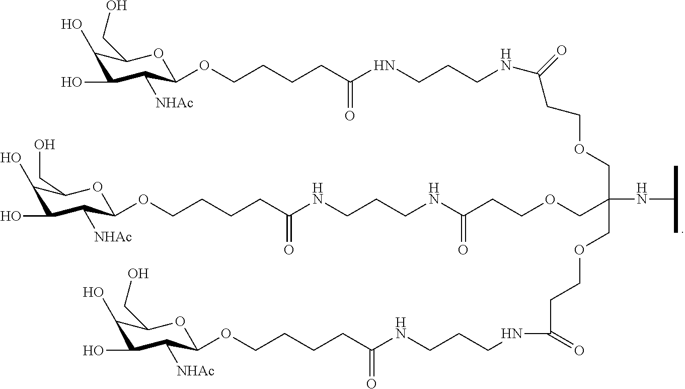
C1(O)C(O)C([NHAc])C(OCCCCC(=O)NCCCNC(CCOCC(COCCC(=O)NCCCNC(=O)CCCCOC2C([NHAc])C(O)C(O)C(CO)O2)(NC(C)C)COCCC(=O)NCCCNC(=O)CCCCOC2C([NHAc])C(O)C(O)C(CO)O2)=O)OC1CO
